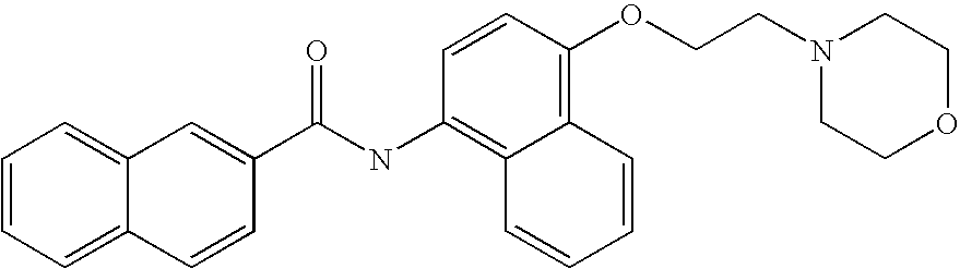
C1=CC=C2C(=C1)C=C(C(NC1=C3C(=C(OCCN4CCOCC4)C=C1)C=CC=C3)=O)C=C2
